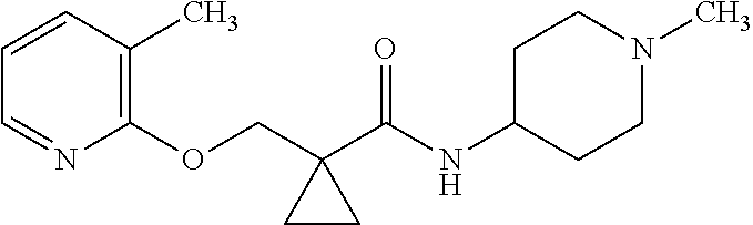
C1=CC(C)=C(OCC2(C(NC3CCN(C)CC3)=O)CC2)N=C1
